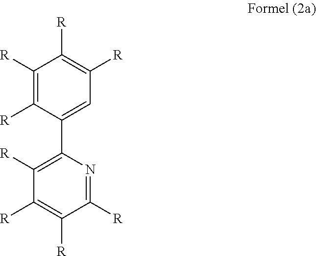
C1([R])=C([R])C(C2=C([R])C([R])=C([R])C([R])=N2)=CC([R])=C1[R]
